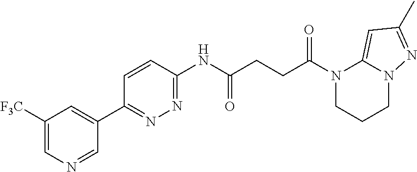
C1([F3C])=CN=CC(C2=NN=C(NC(CCC(N3CCCN4C3=CC(C)=N4)=O)=O)C=C2)=C1
